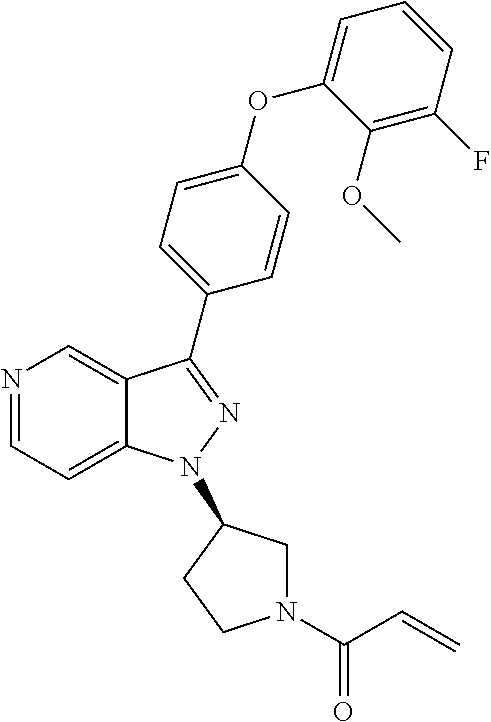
N1=CC=C2C(=C1)C(C1=CC=C(OC3=CC=CC(F)=C3OC)C=C1)=NN2C1CN(C(=O)C=C)CC1
